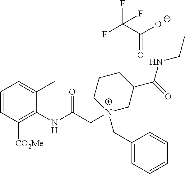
C1=CC([CO2Me])=C(NC(C[N+]2(CC3=CC=CC=C3)CC(C(=O)NCC)CCC2)=O)C(C)=C1.FC(C([O-])=O)(F)F
